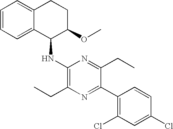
C1=CC=C2C(=C1)CCC(OC)C2NC1=C(CC)N=C(C2=C(Cl)C=C(Cl)C=C2)C(CC)=N1
